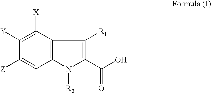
C1([Y])=C([X])C2=C(C=C1[Z])N([R2])C(C(O)=O)=C2[R1]
